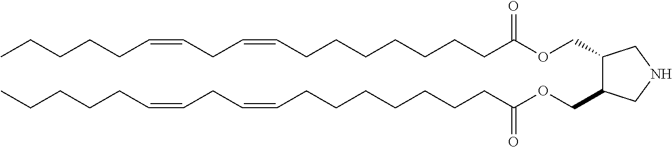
C(CC=CCCCCC)=CCCCCCCCC(OCC1C(COC(CCCCCCCC=CCC=CCCCCC)=O)CNC1)=O
